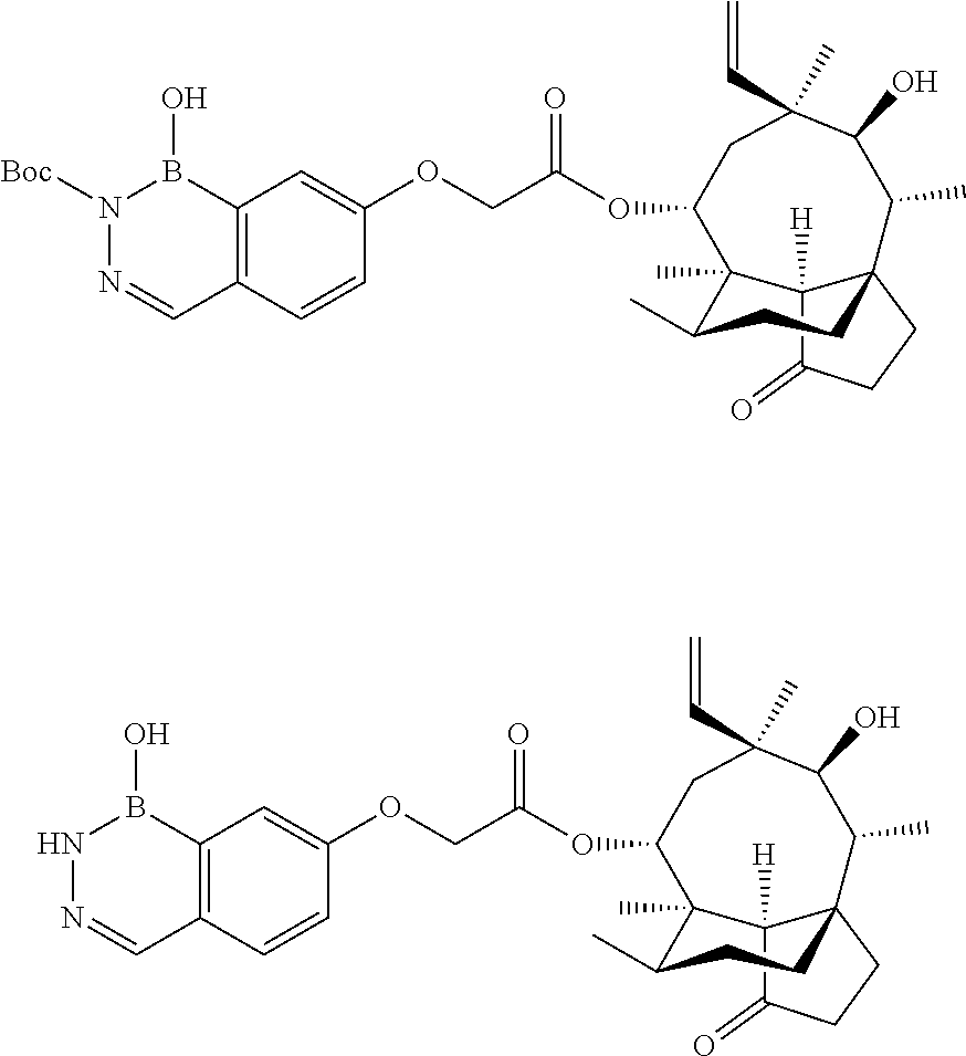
C12([H])C(=O)CCC13CCC(C)C2(C)C(OC(COC1=CC2=C(C=C1)C=NN([Boc])B2O)=O)CC(C=C)(C)C(O)C3C.C12([H])C(=O)CCC13CCC(C)C2(C)C(OC(COC1=CC2=C(C=C1)C=NNB2O)=O)CC(C=C)(C)C(O)C3C
